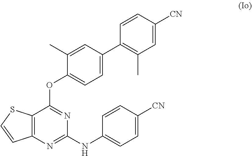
C12=C(N=C(NC3=CC=C([CN])C=C3)N=C1OC1=CC=C(C3=C(C)C=C([CN])C=C3)C=C1C)C=CS2
